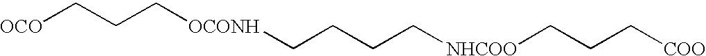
[OCO]CCC[OCONH]CCCC[NHCOO]CCC[COO]
